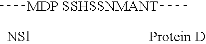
C[MDP SSHSSNMANT]C
